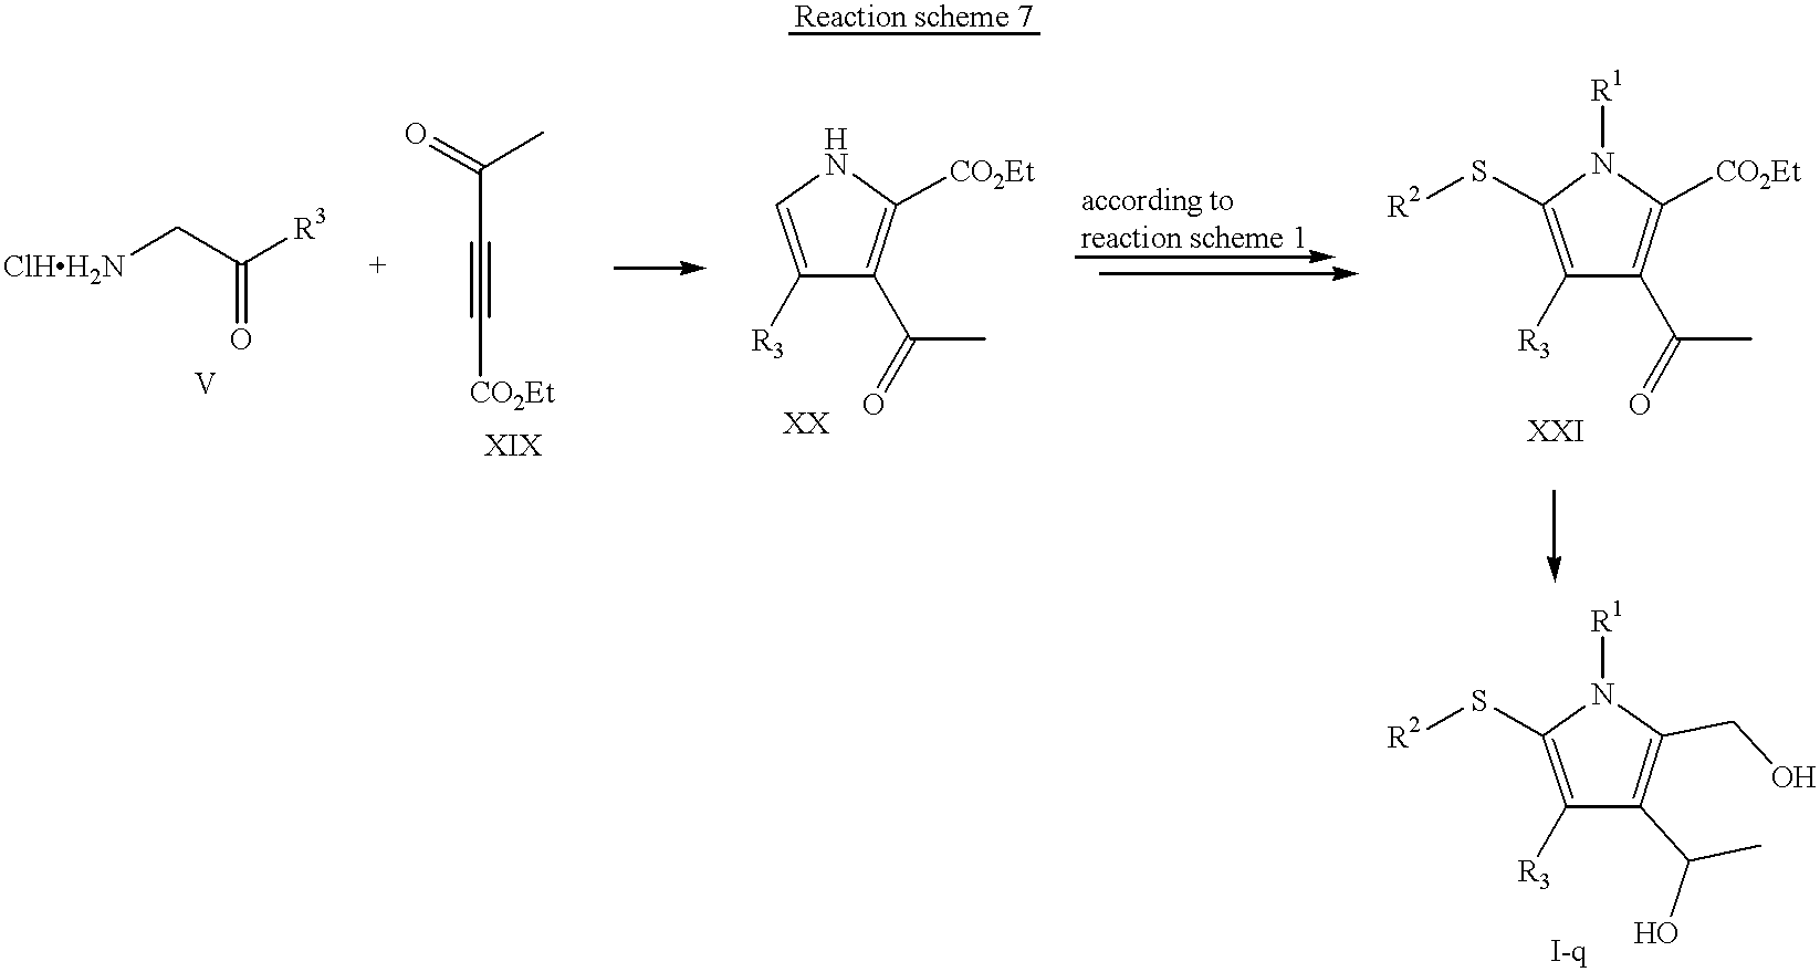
[ClHH2N]CC([R3])=O.C(C(=O)C)#C[CO2Et].C1([R3])=CNC([CO2Et])=C1C(C)=O.C1([R3])=C(S[R2])N([R1])C([CO2Et])=C1C(C)=O.C1([R3])=C(S[R2])N([R1])C(CO)=C1C(C)O
